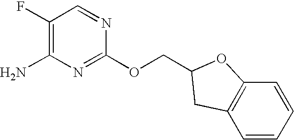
C1(F)=C(N)N=C(OCC2OC3=C(C=CC=C3)C2)N=C1
